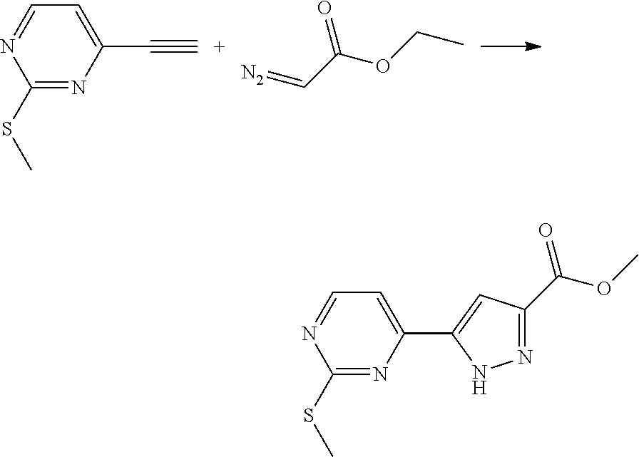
C1(SC)=NC(C#[C+])=CC=N1.[N2]=CC(OCC)=O.C1(SC)=NC(C2=CC(C(OC)=O)=NN2)=CC=N1
